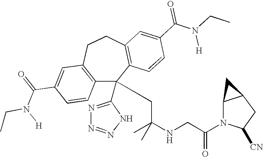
C1(C(=O)N(CC)[H])=CC2=C(C=C1)C(C1=NN=NN1)(CC(NCC(N1C([CN])CC3C1C3)=O)(C)C)C1=C(CC2)C=C(C(N(CC)[H])=O)C=C1
